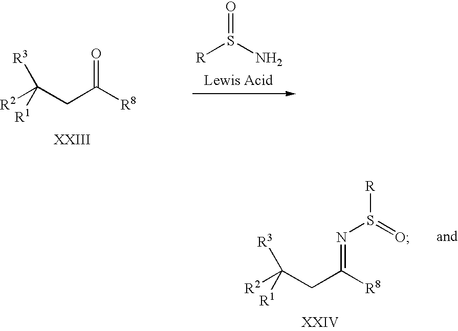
[R2]C(CC([R8])=O)([R3])[R1].[R]S(N)=O.[R2]C(CC([R8])=NS(=O)[R])([R3])[R1]
